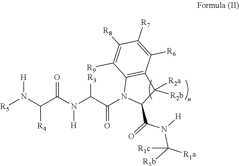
C(N(C(C(N1C(C(=O)N([H])C([R1b])([R1a])[R1c])C([R2b])([R2a])C2=C1C([R9])=C([R8])C([R7])=C2[R6])=O)[R3])[H])(C(N([H])[R5])[R4])=O
